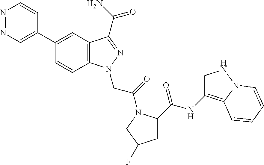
C1(C2=CN=NC=C2)=CC2=C(C=C1)N(CC(=O)N1C(C(=O)NC3=C4N(NC3)C=CC=C4)CC(F)C1)N=C2C(N)=O
